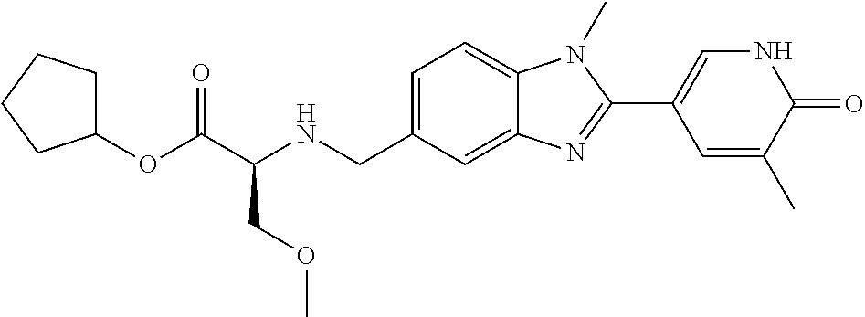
C1=C(CNC(C(OC2CCCC2)=O)COC)C=C2C(=C1)N(C)C(C1=CNC(=O)C(C)=C1)=N2
